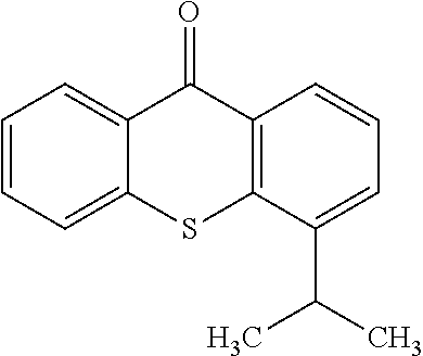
C1=CC=C2C(=C1)C(=O)C1=C(S2)C(C(C)C)=CC=C1
